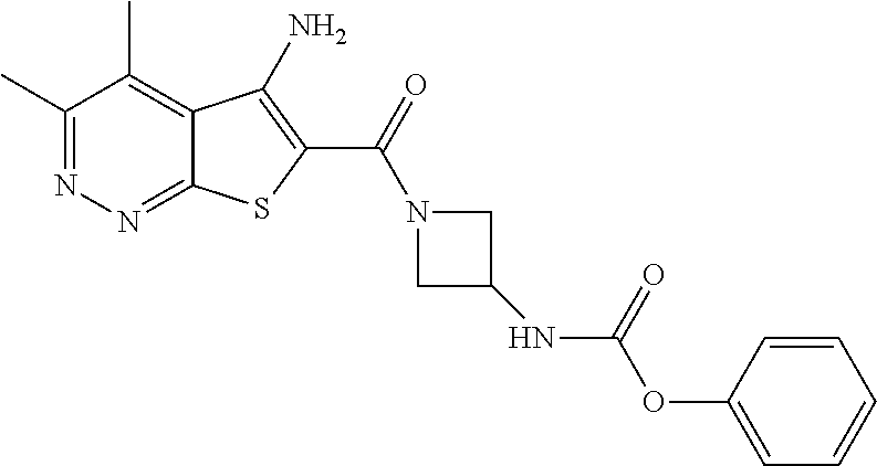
C1(C)=NN=C2C(=C1C)C(N)=C(C(=O)N1CC(NC(=O)OC3=CC=CC=C3)C1)S2
